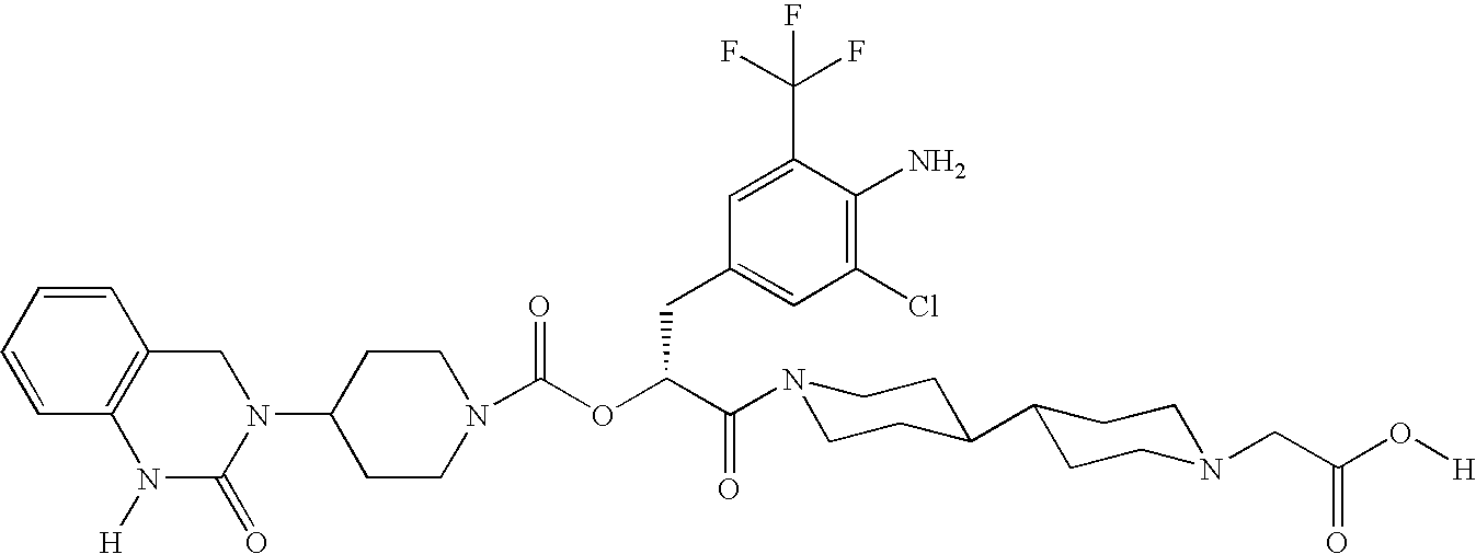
C1(N2CC3=C(N([H])C2=O)C=CC=C3)CCN(C(OC(C(N2CCC(C3CCN(CC(O[H])=O)CC3)CC2)=O)CC2=CC(Cl)=C(N)C(C(F)(F)F)=C2)=O)CC1
